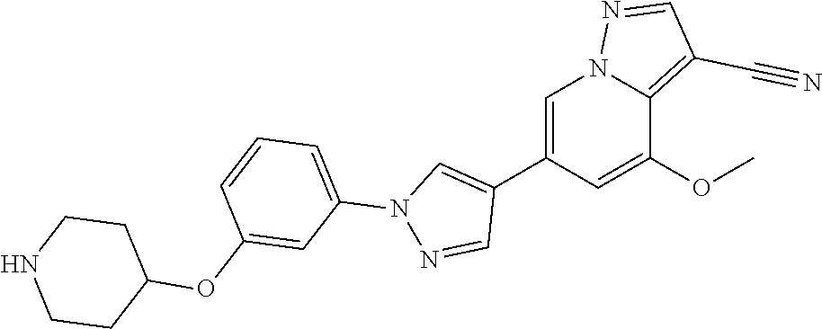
C1(C2=CN3C(=C(C#N)C=N3)C(OC)=C2)=CN(C2=CC=CC(OC3CCNCC3)=C2)N=C1
